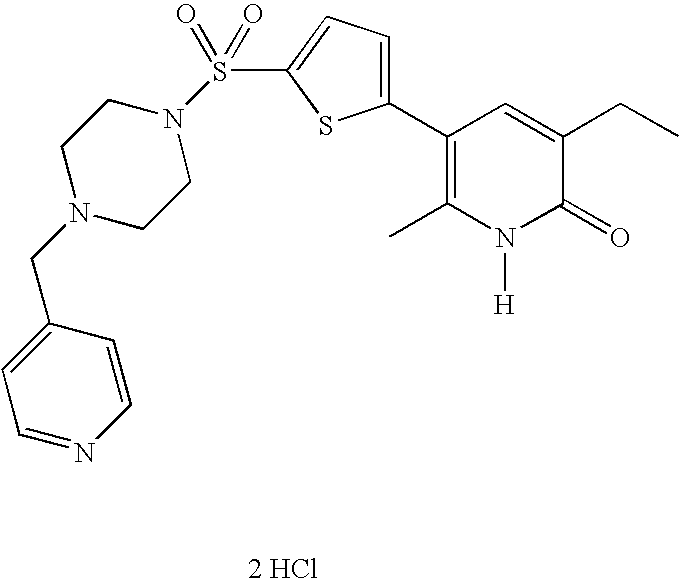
[2 HCl].C1(C2=CC=C(S(=O)(=O)N3CCN(CC4=CC=NC=C4)CC3)S2)=C(C)N([H])C(=O)C(CC)=C1
